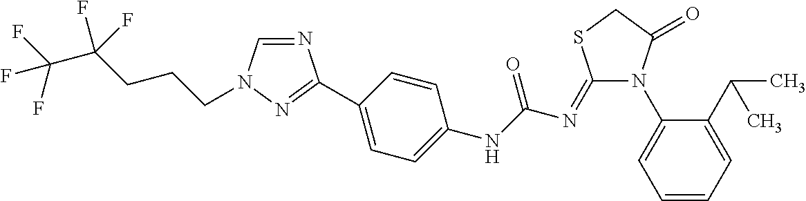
N1=CN(CCCC(C(F)(F)F)(F)F)N=C1C1=CC=C(NC(N=C2N(C3=CC=CC=C3C(C)C)C(=O)CS2)=O)C=C1
